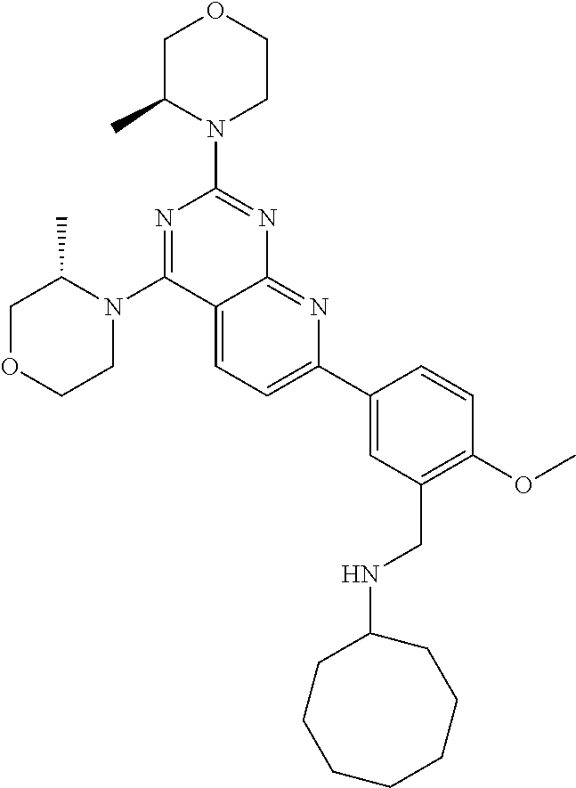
C1C(C)N(C2=NC3=NC(C4=CC(CNC5CCCCCCC5)=C(OC)C=C4)=CC=C3C(N3C(C)COCC3)=N2)CCO1
